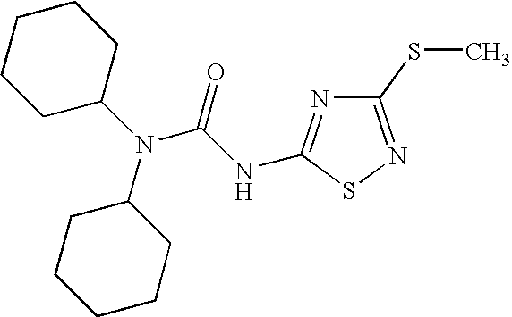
N(C1CCCCC1)(C1CCCCC1)C(=O)NC1=NC(SC)=NS1
